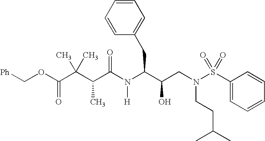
[Ph]COC(C(C(C(N(C(CC1=CC=CC=C1)C(CN(S(C1=CC=CC=C1)(=O)=O)CCC(C)C)O)[H])=O)C)(C)C)=O
